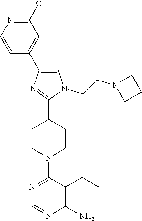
C1(Cl)=NC=CC(C2=CN(CCN3CCC3)C(C3CCN(C4=NC=NC(N)=C4CC)CC3)=N2)=C1
